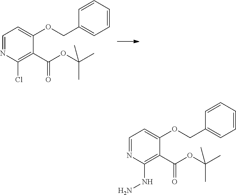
C1=NC(Cl)=C(C(OC(C)(C)C)=O)C(OCC2=CC=CC=C2)=C1.C1=NC(NN)=C(C(OC(C)(C)C)=O)C(OCC2=CC=CC=C2)=C1
